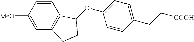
C1([MeO])=CC2=C(C=C1)C(OC1=CC=C(CC[COOH])C=C1)CC2
